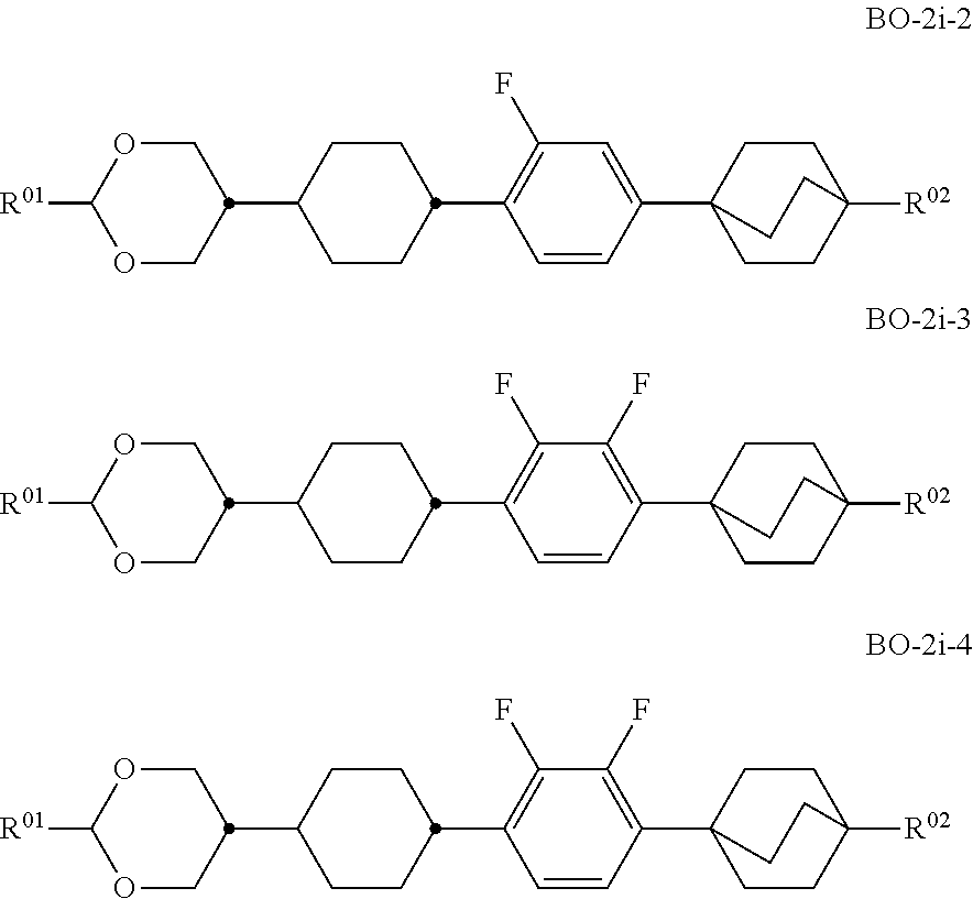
C1CC(C2COC([R01])OC2)CCC1C1=C(F)C=C(C23CCC([R02])(CC2)CC3)C=C1.C1CC(C2COC([R01])OC2)CCC1C1=C(F)C(F)=C(C23CCC([R02])(CC2)CC3)C=C1.C1CC(C2COC([R01])OC2)CCC1C1=C(F)C(F)=C(C23CCC([R02])(CC2)CC3)C=C1
